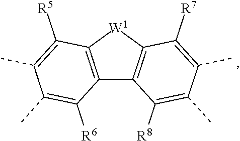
C12=C([W1]C3=C1C([R8])=C(C)C(C)=C3[R7])C([R5])=C(C)C(C)=C2[R6]
